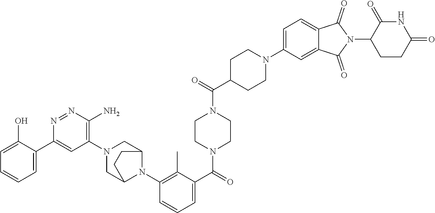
C1=C(O)C(C2=CC(N3CC4N(C5=C(C)C(C(=O)N6CCN(C(C7CCN(C8=CC=C9C(=C8)C(=O)N(C8CCC(=O)NC8=O)C9=O)CC7)=O)CC6)=CC=C5)C(C3)CC4)=C(N)N=N2)=CC=C1
